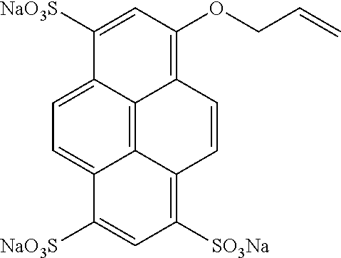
C1=C2C3=C4C(=C1)C([NaO3S])=CC([SO3Na])=C4C=CC3=C(OCC=C)C=C2[NaO3S]
